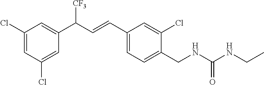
C1(Cl)=CC(C(C=CC2=CC=C(CNC(NCC)=O)C(Cl)=C2)[CF3])=CC(Cl)=C1
